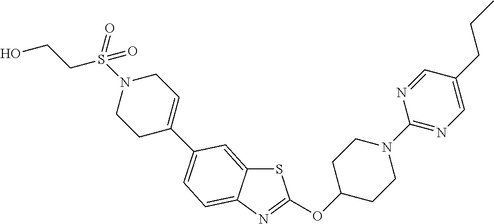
C1C(OC2=NC3=CC=C(C4=CCN(S(=O)(=O)CCO)CC4)C=C3S2)CCN(C2=NC=C(CCC)C=N2)C1
